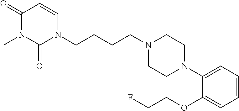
C1(=O)N(C)C(=O)N(CCCCN2CCN(C3=CC=CC=C3OCCF)CC2)C=C1
